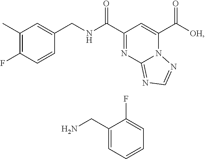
C1(C)=C(F)C=CC(CNC(C2=NC3=NC=NN3C(C([OH])=O)=C2)=O)=C1.C1(CN)=CC=CC=C1F
